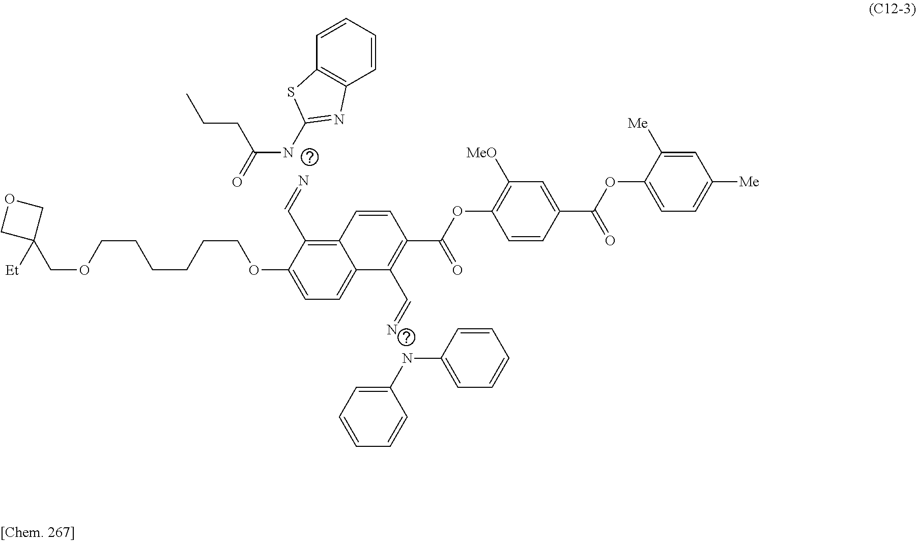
C12=C(C=N)C(OCCCCCCOCC3([Et])COC3)=CC=C1C(C=N)=C(C(=O)OC1=C([MeO])C=C(C(=O)OC3=CC=C([Me])C=C3[Me])C=C1)C=C2.C1=CC2=C(C=C1)N=C(NC(=O)CCC)S2.N(C1=CC=CC=C1)C1=CC=CC=C1
